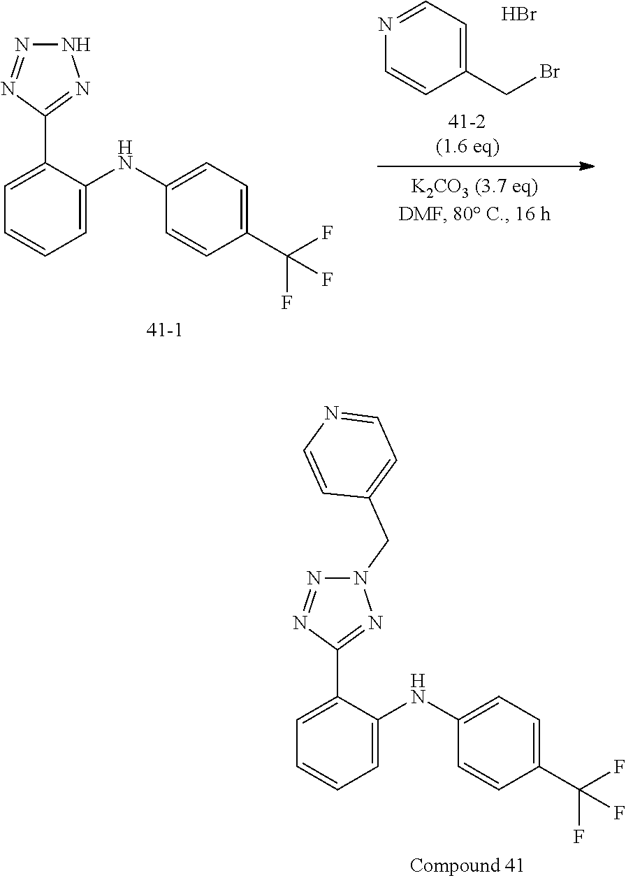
C1=C(C2=NNN=N2)C(NC2=CC=C(C(F)(F)F)C=C2)=CC=C1.C1=NC=CC(CBr)=C1.Br.C1=C(C2=NN(CC3=CC=NC=C3)N=N2)C(NC2=CC=C(C(F)(F)F)C=C2)=CC=C1
